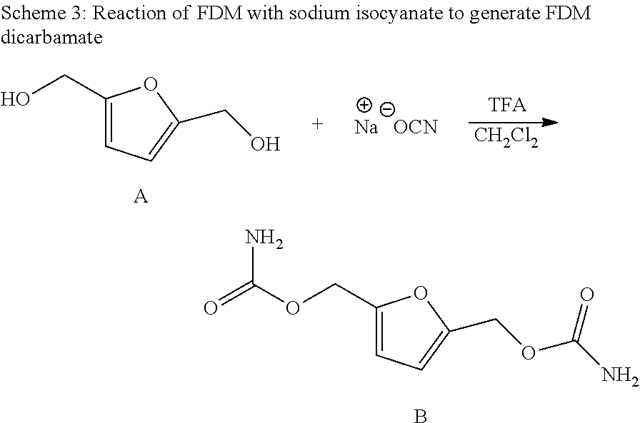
C1(COC(=O)N)=CC=C(COC(N)=O)O1.B.C1(CO)=CC=C(CO)O1.[A].[CH2Cl2].[Na].[OCN]
